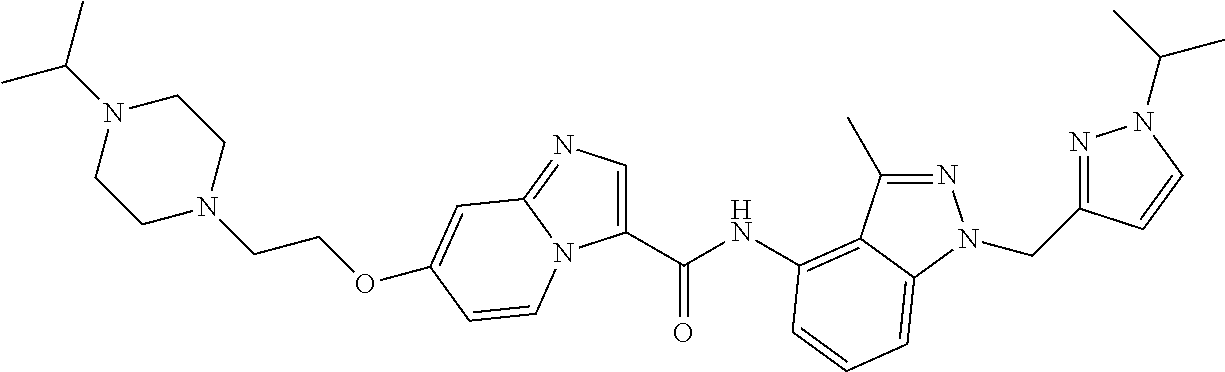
C1(C(NC2=C3C(C)=NN(CC4=NN(C(C)C)C=C4)C3=CC=C2)=O)=CN=C2N1C=CC(OCCN1CCN(C(C)C)CC1)=C2
